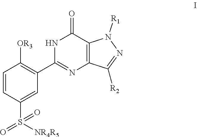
S(=O)(=O)(C1=CC(C2=NC3=C(C(=O)N2)N([R1])N=C3[R2])=C([OR3])C=C1)[NR4R5]
